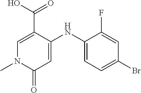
C1=C(C(O)=O)C(NC2=CC=C(Br)C=C2F)=CC(=O)N1C
